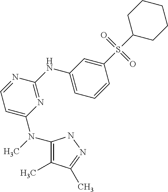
CN(C1=C(C)C(C)=NN1)C1=CC=NC(NC2=CC=CC(S(=O)(=O)C3CCCCC3)=C2)=N1
